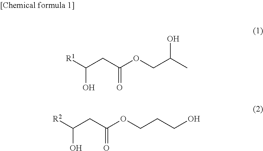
C(CC(OCC(C)O)=O)([R1])O.C(CC(OCCCO)=O)([R2])O
